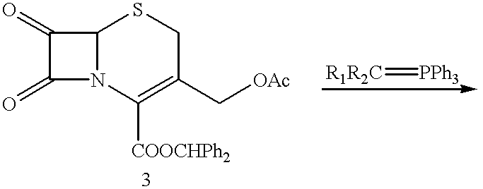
C12N(C([COOCHPh2])=C(C[OAc])CS1)C(=O)C2=O.[R1R2C]=[PPh3]
